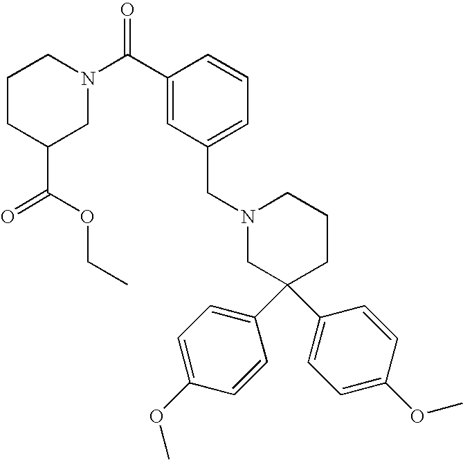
N1(C(C2=CC(CN3CC(C4=CC=C(OC)C=C4)(C4=CC=C(OC)C=C4)CCC3)=CC=C2)=O)CCCC(C(OCC)=O)C1
